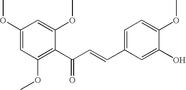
C1(OC)=CC(OC)=C(C(C=CC2=CC=C(OC)C(O)=C2)=O)C(OC)=C1
